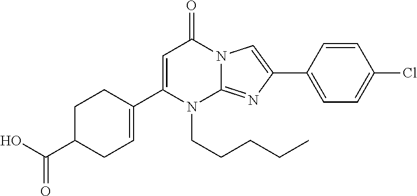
C1(C2=CC(=O)N3C(=NC(C4=CC=C(Cl)C=C4)=C3)N2CCCCC)=CCC(C(O)=O)CC1
